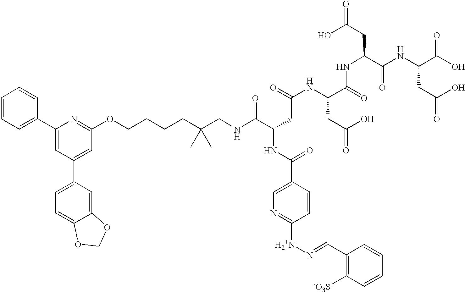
C1=CC=C(C2=CC(C3=CC=C4C(=C3)OCO4)=CC(OCCCCC(CNC(C(NC(C3=CN=C([H2+N]N=CC4=C([-O3S])C=CC=C4)C=C3)=O)CC(=O)NC(C(=O)NC(C(NC(C(O)=O)CC(O)=O)=O)CC(O)=O)CC(O)=O)=O)(C)C)=N2)C=C1
